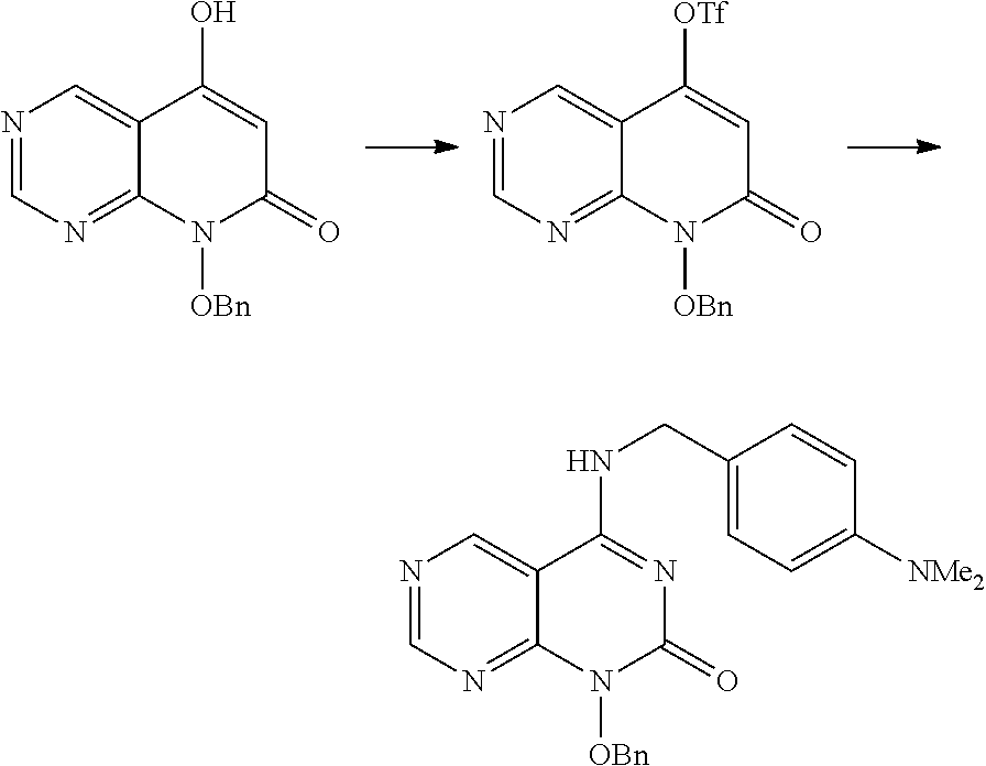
N1=CN=C2C(=C1)C(O)=CC(=O)N2[OBn].N1=CN=C2C(=C1)C([OTf])=CC(=O)N2[OBn].N1=CN=C2C(=C1)C(NCC1=CC=C([NMe2])C=C1)=NC(=O)N2[OBn]
